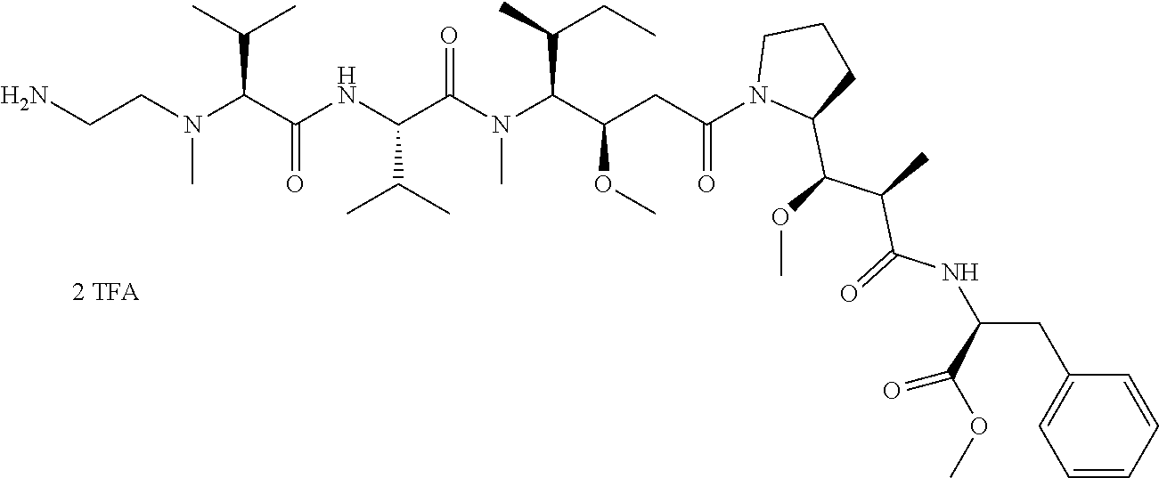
NCCN(C(C(C)C)C(NC(C(=O)N(C(C(C)CC)C(CC(N1C(C(OC)C(C)C(=O)NC(CC2=CC=CC=C2)C(OC)=O)CCC1)=O)OC)C)C(C)C)=O)C
